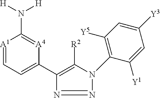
[A1]1=CC=C(C2=C([R2])N(C3=C([Y5])C=C([Y3])C=C3[Y1])N=N2)[A4]=C1N([H])[H]
